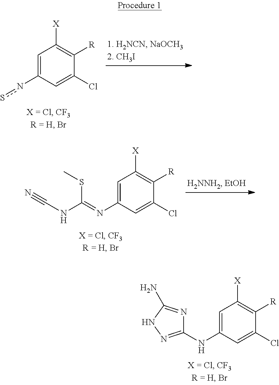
C1=C(NC2=NNC(N)=N2)C=C(Cl)C([R])=C1[X].C1=C(ns)C=C(Cl)C([R])=C1[X].C1=C(N=C(SC)NC#N)C=C(Cl)C([R])=C1[X]
